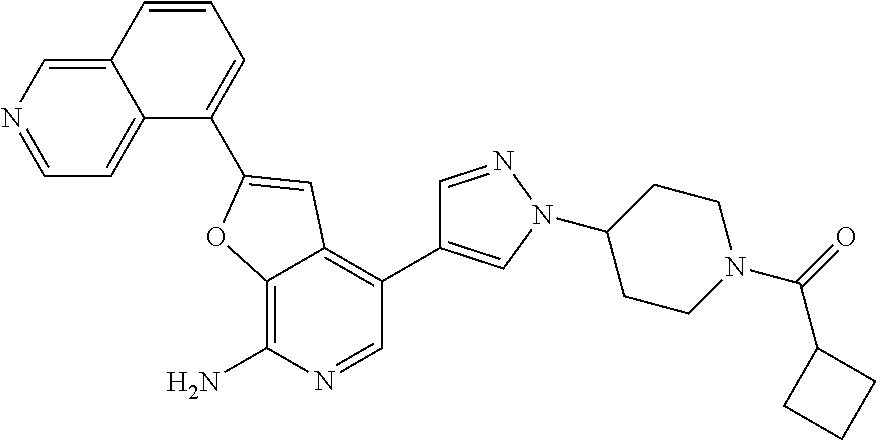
C12=CN=CC=C1C(C1=CC3=C(C4=CN(C5CCN(C(C6CCC6)=O)CC5)N=C4)C=NC(N)=C3O1)=CC=C2
